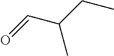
C(C)(CC)C=O
